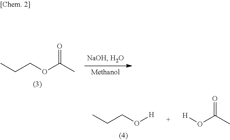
O=C(C)OCCC.[H]OCCC.O=C(C)O[H]
